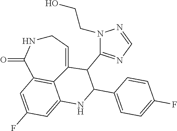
C1NC(=O)C2=C3C(=CC(F)=C2)NC(C2=CC=C(F)C=C2)C(C2=NC=NN2CCO)C3=C1
